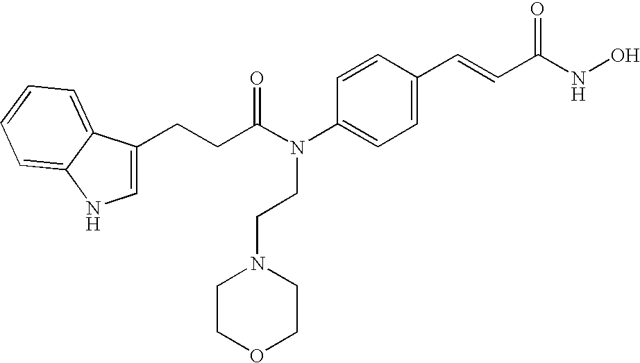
N(C1=CC=C(C=CC(NO)=O)C=C1)(C(CCC1=CNC2=CC=CC=C12)=O)CCN1CCOCC1
